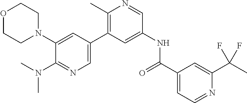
O1CCN(C2=CC(C3=C(C)N=CC(NC(C4=CC=NC(C(C)(F)F)=C4)=O)=C3)=CN=C2N(C)C)CC1
